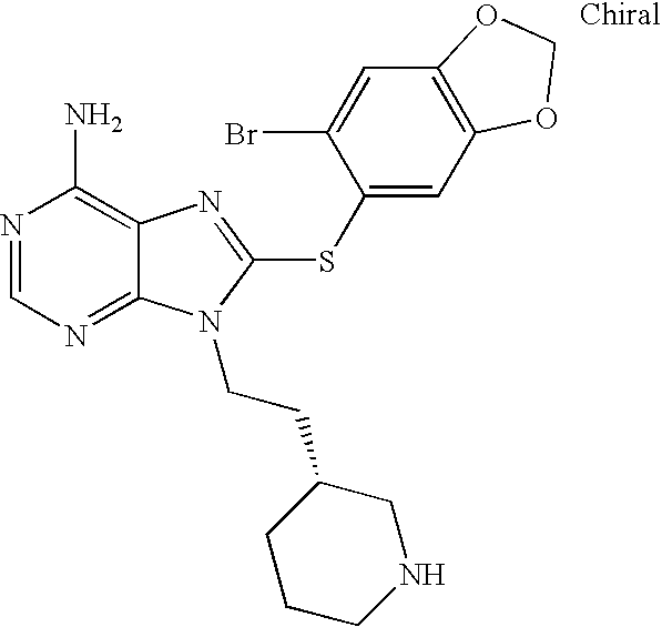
N1=CN=C2C(=C1N)N=C(SC1=CC3=C(C=C1Br)OCO3)N2CCC1CCCNC1
